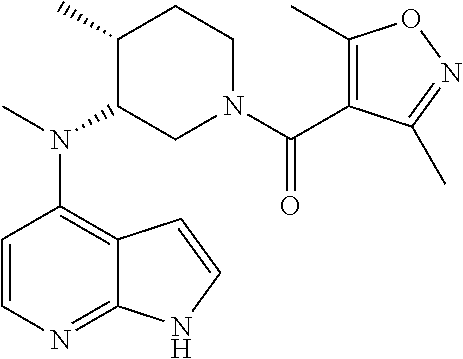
C1=CN=C2C(=C1N(C)C1CN(C(=O)C3=C(C)ON=C3C)CCC1C)C=CN2
